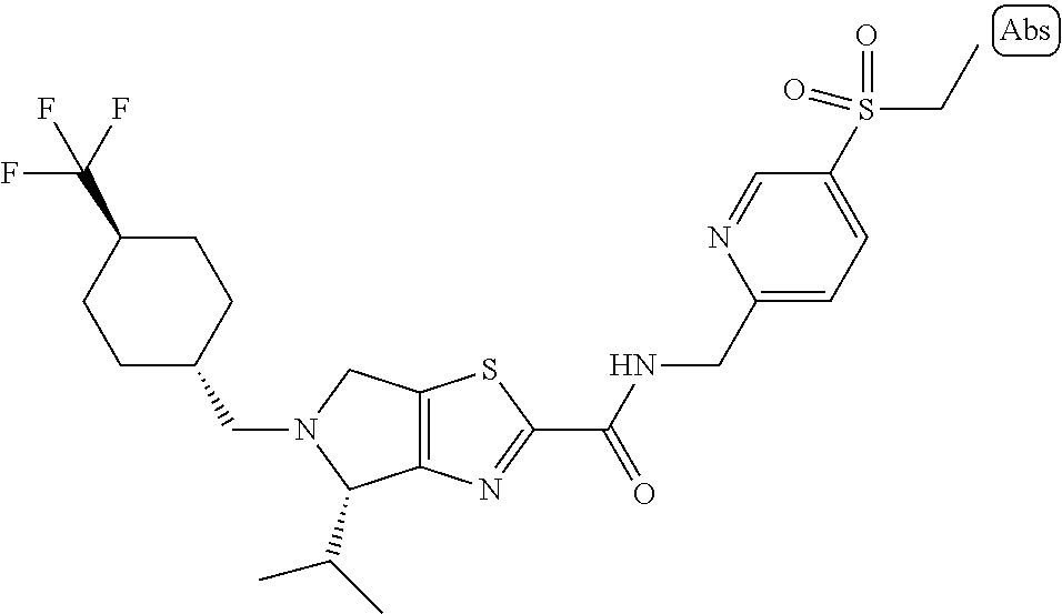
C1C(CN2C(C(C)C)C3=C(C2)SC(C(NCC2=CC=C(S(CC)(=O)=O)C=N2)=O)=N3)CCC(C(F)(F)F)C1
